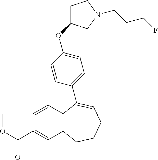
C1=CC2=C(C=C1C(OC)=O)CCCC=C2C1=CC=C(OC2CN(CCCF)CC2)C=C1
